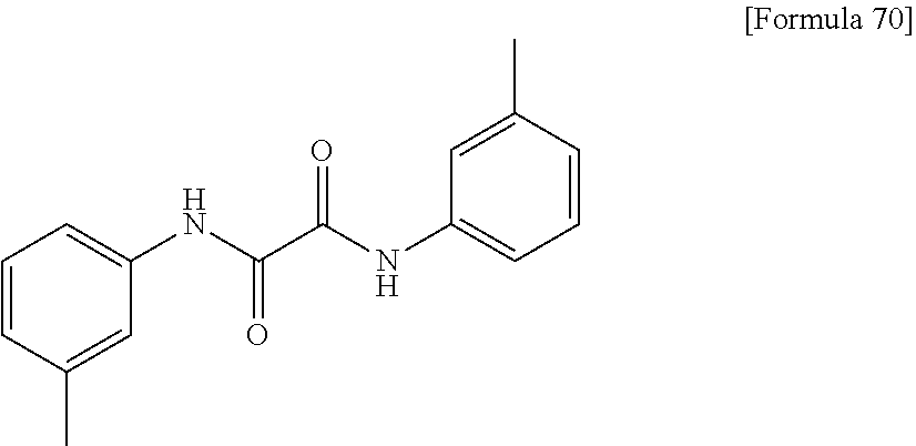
C1=CC(C)=CC(NC(C(NC2=CC=CC(C)=C2)=O)=O)=C1
